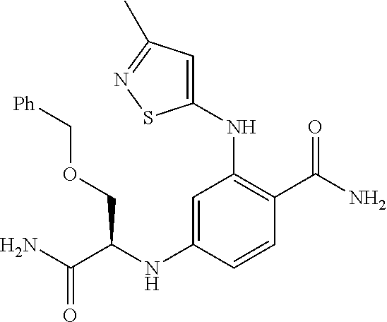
C1(NC(C(N)=O)COC[Ph])=CC(NC2=CC(C)=NS2)=C(C(N)=O)C=C1
